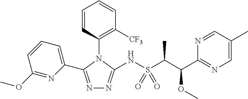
N1=C(C2=CC=CC(OC)=N2)N(C2=C([CF3])C=CC=C2)C(NS(C(C(C2=NC=C(C)C=N2)OC)C)(=O)=O)=N1
